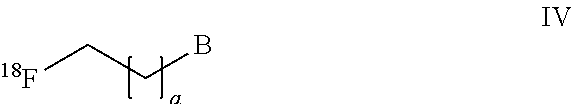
[18F]CCB
